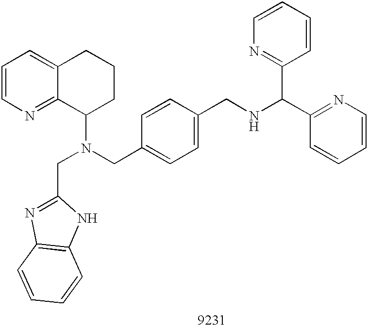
C1=CN=C2C(=C1)CCCC2N(CC1=CC=C(CNC(C2=NC=CC=C2)C2=NC=CC=C2)C=C1)CC1=NC2=C(N1)C=CC=C2
